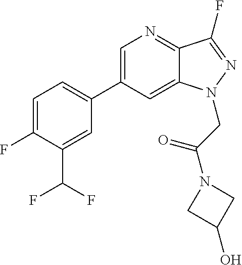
C1(C2=CC=C(F)C(C(F)F)=C2)=CN=C2C(=C1)N(CC(=O)N1CC(O)C1)N=C2F
